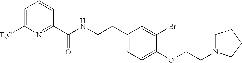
C1=C([F3C])N=C(C(NCCC2=CC=C(OCCN3CCCC3)C(Br)=C2)=O)C=C1
